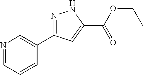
N1=CC=CC(C2=NNC(C(OCC)=O)=C2)=C1
